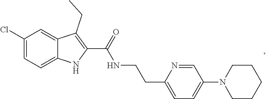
C1(Cl)=CC=C2C(=C1)C(CC)=C(C(=O)NCCC1=CC=C(N3CCCCC3)C=N1)N2
